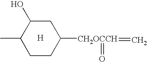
[CH2OCCH](=C)(=O)C1CCC(C)C(O)C1.[H]
